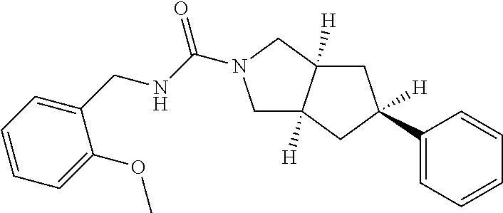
C1=CC=C(CNC(=O)N2CC3([H])C([H])(C2)CC(C2=CC=CC=C2)([H])C3)C(OC)=C1
